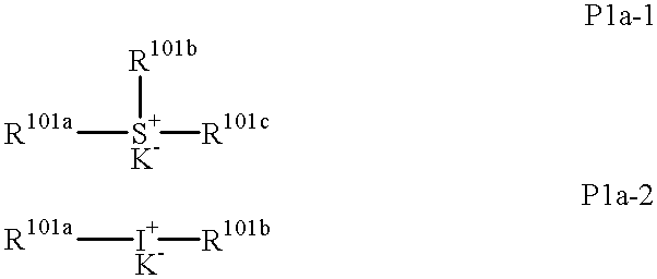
[R101a][S+K-]([R101b])[R101c].[R101a][I+K-][R101b]
